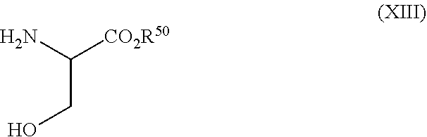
C(CO)(N)[CO2R50]
